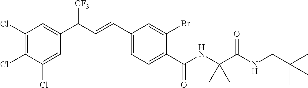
C1(Cl)=C(Cl)C(Cl)=CC(C(C=CC2=CC=C(C(NC(C(NCC(C)(C)C)=O)(C)C)=O)C(Br)=C2)[CF3])=C1
